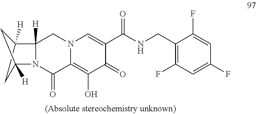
N12C([H])(CN3C(=C(O)C(=O)C(C(NCC4=C(F)C=C(F)C=C4F)=O)=C3)C1=O)C1([H])CC2([H])C1
